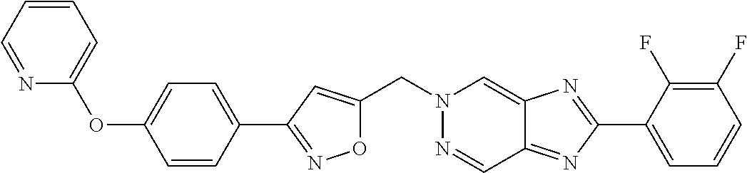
C(N1N=CC2=NC(C3=CC=CC(F)=C3F)=NC2=C1)C1=CC(C2=CC=C(OC3=CC=CC=N3)C=C2)=NO1
